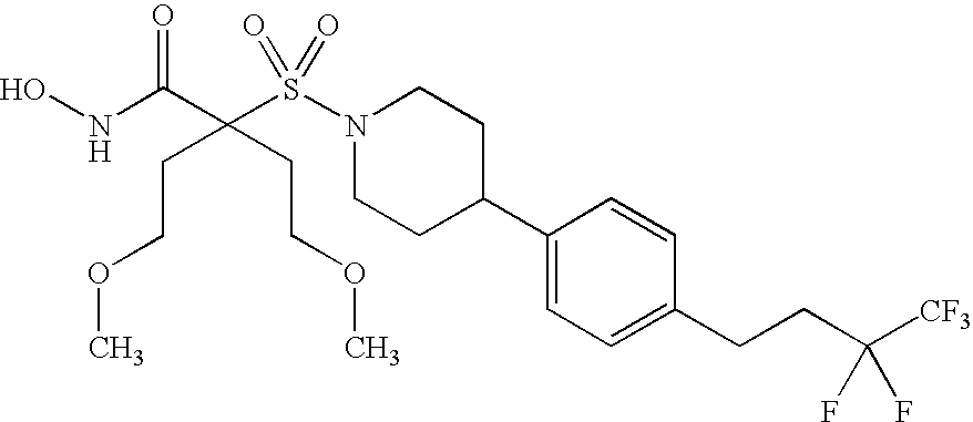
ONC(C(S(N1CCC(C2=CC=C(CCC([CF3])(F)F)C=C2)CC1)(=O)=O)(CCOC)CCOC)=O
